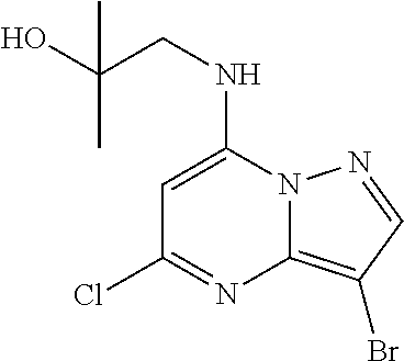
C1=C(NCC(O)(C)C)N2C(=C(Br)C=N2)N=C1Cl
